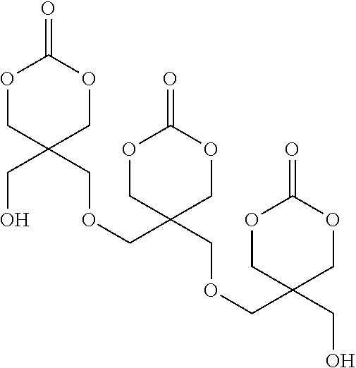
O1CC(COCC2(COCC3(CO)COC(=O)OC3)COC(=O)OC2)(CO)COC1=O
